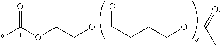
*C(OCCOC(=O)CCCOC(=O)C)=O
